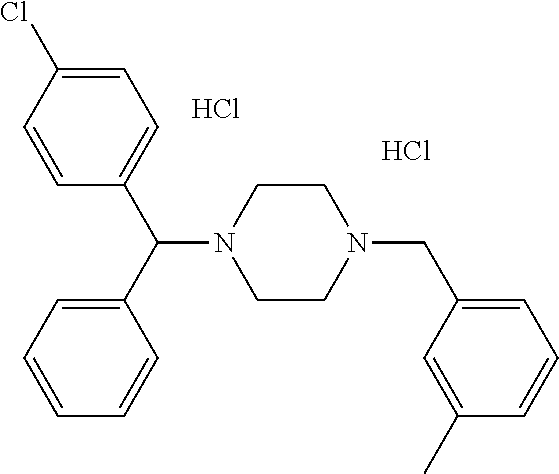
C1=C(Cl)C=CC(C(N2CCN(CC3=CC=CC(C)=C3)CC2)C2=CC=CC=C2)=C1.Cl.Cl
